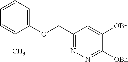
C(C1=NN=C([OBn])C([OBn])=C1)OC1=CC=CC=C1C
